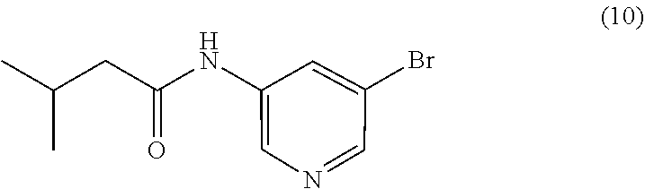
C(C(C)C)C(NC1=CN=CC(Br)=C1)=O
